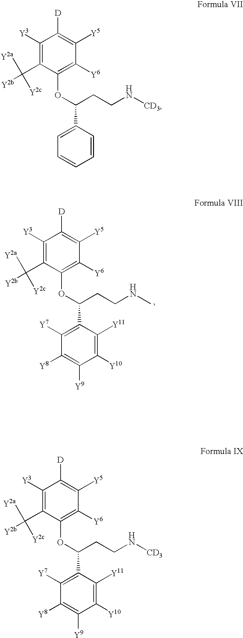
C1([Y3])=C(C([Y2a])([Y2c])[Y2b])C(OC(CCN[CD3])C2=CC=CC=C2)=C([Y6])C([Y5])=C1[D].C1([Y3])=C(C([Y2a])([Y2c])[Y2b])C(OC(CCN[CD3])C2=C([Y7])C([Y8])=C([Y9])C([Y10])=C2[Y11])=C([Y6])C([Y5])=C1[D].C1([Y3])=C(C([Y2a])([Y2c])[Y2b])C(OC(CCNC)C2=C([Y7])C([Y8])=C([Y9])C([Y10])=C2[Y11])=C([Y6])C([Y5])=C1[D]
